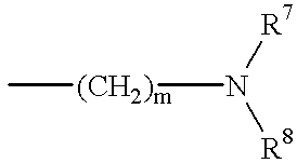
C[(CH2)m]N([R7])[R8]
